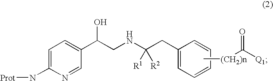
C1=C(N[Prot])N=CC(C(CNC(CC2=CC=CC=C2)([R1])[R2])O)=C1.C[(CH2)n]C([Q1])=O
